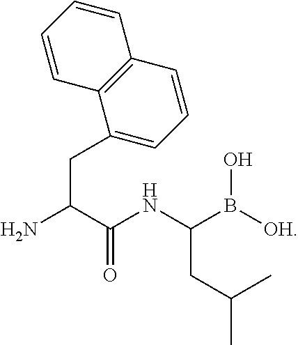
NC(C(NC(B([OH])O)CC(C)C)=O)CC1=CC=CC2=C1C=CC=C2
